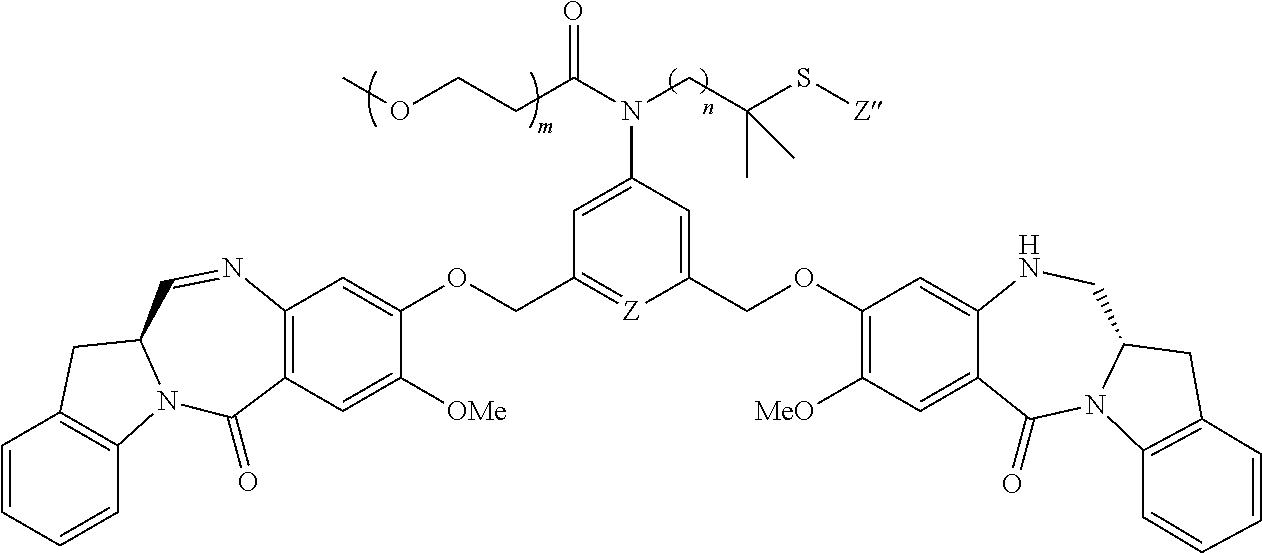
C1=CC=CC2=C1CC1N2C(=O)C2=C(N=C1)C=C(OCC1=[Z]C(COC3=C([MeO])C=C4C(=C3)NCC3N(C4=O)C4=C(C3)C=CC=C4)=CC(N(CC(S[Z])(C)C)C(CCOC)=O)=C1)C([OMe])=C2
